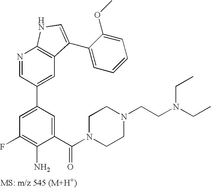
N1=CC(C2=CC(F)=C(N)C(C(N3CCN(CCN(CC)CC)CC3)=O)=C2)=CC2=C1NC=C2C1=CC=CC=C1OC
